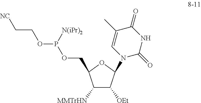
C1([MMTrHN])C([OEt])C(N2C(=O)NC(=O)C(C)=C2)OC1COP(OCC[NC])[N(iPr)2]
